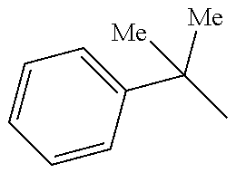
C1=CC(C(C)([Me])[Me])=CC=C1
